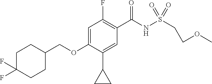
C1(F)=C(C(NS(CCOC)(=O)=O)=O)C=C(C2CC2)C(OCC2CCC(F)(F)CC2)=C1
